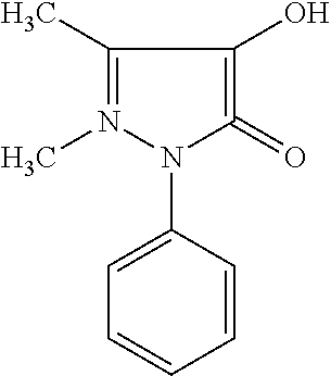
C1(C)=N(C)N(C2=CC=CC=C2)C(=O)=C1O
